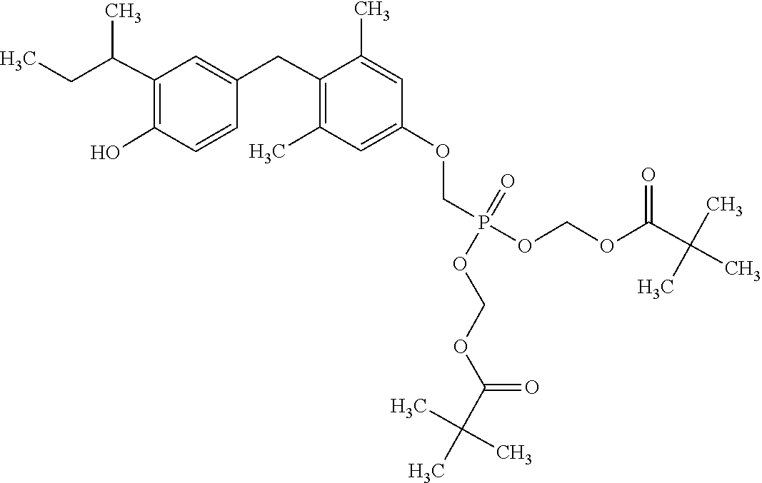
C(C(C)(C)C)(OCOP(OCOC(C(C)(C)C)=O)(COC1=CC(C)=C(CC2=CC(C(CC)C)=C(O)C=C2)C(C)=C1)=O)=O
